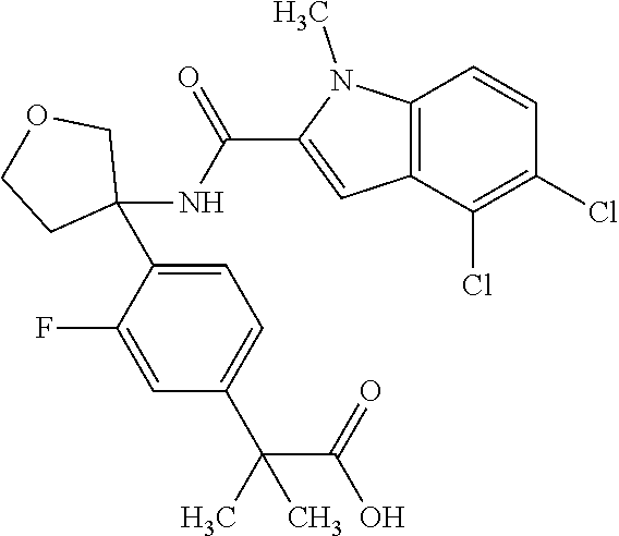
C12=C(C(Cl)=C(Cl)C=C1)C=C(C(NC1(C3=CC=C(C(C(O)=O)(C)C)C=C3F)COCC1)=O)N2C
